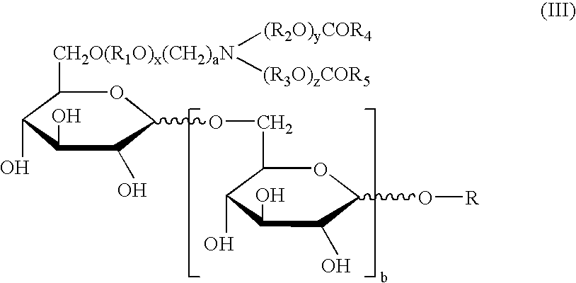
C1([CH2O(R1O)x(CH2)aN]([(R2O)yCOR4])[(R3O)zCOR5])C(O)C(O)C(O)C(OCC2C(O)C(O)C(O)C(O[R])O2)O1
